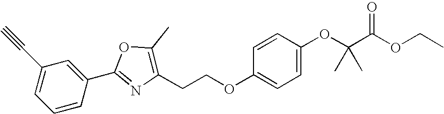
C1=CC(C2=NC(CCOC3=CC=C(OC(C(OCC)=O)(C)C)C=C3)=C(C)O2)=CC(C#C)=C1
